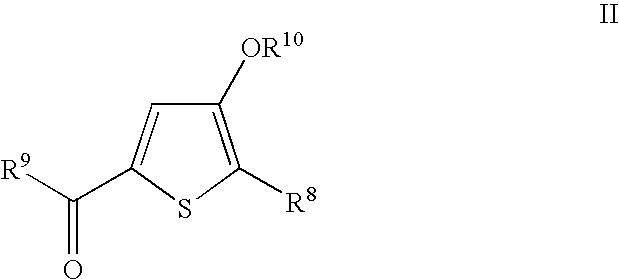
C1([OR10])=C([R8])SC(C([R9])=O)=C1
